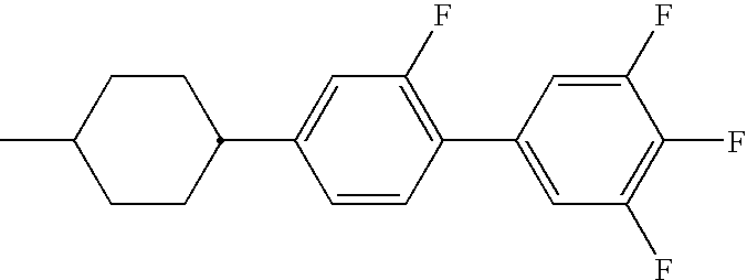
C1CC(C2=CC(F)=C(C3=CC(F)=C(F)C(F)=C3)C=C2)CCC1C
